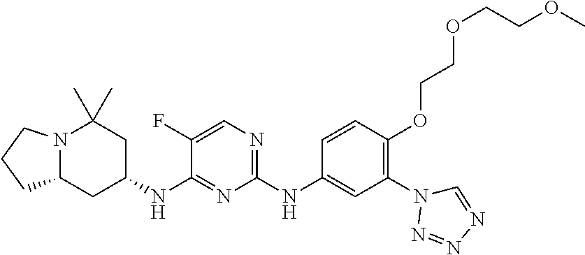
N12C(CC(NC3=NC(NC4=CC(N5N=NN=C5)=C(OCCOCCOC)C=C4)=NC=C3F)CC1(C)C)CCC2
